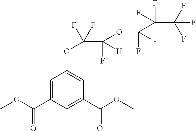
C1=C(C(OC)=O)C=C(C(OC)=O)C=C1OC(C(F)(OC(F)(F)C(C(F)(F)F)(F)F)[H])(F)F
